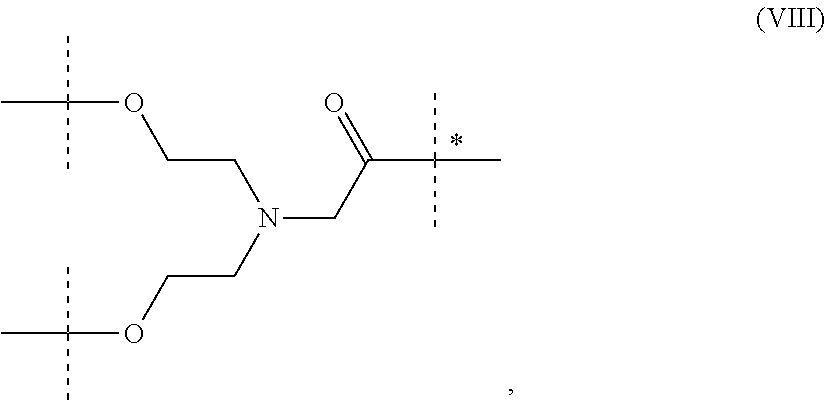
CC(C)(C)OCCN(CCOC(C)(C)C)CC(C(C)(C)C)=O
